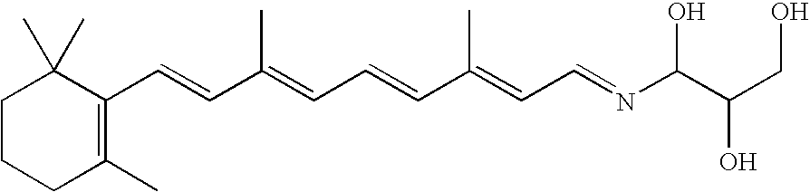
C1CCC(C)=C(C=CC(=CC=CC(=CC=NC(C(CO)O)O)C)C)C1(C)C
